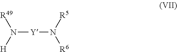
N([Y]N([R6])[R5])([H])[R49]
